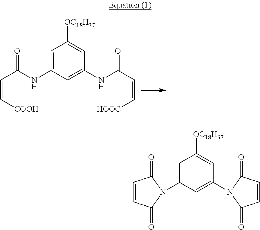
O=C(NC1=CC([OC18H37])=CC(NC(C=C[HOOC])=O)=C1)C=C[COOH].C1(N2C(=O)C=CC2=O)=CC([OC18H37])=CC(N2C(=O)C=CC2=O)=C1
